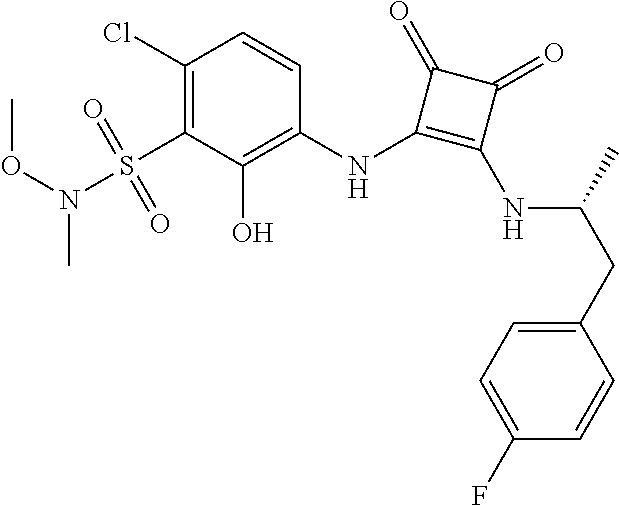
C1(Cl)=C(S(=O)(=O)N(OC)C)C(O)=C(NC2=C(NC(CC3=CC=C(F)C=C3)C)C(=O)C2=O)C=C1
